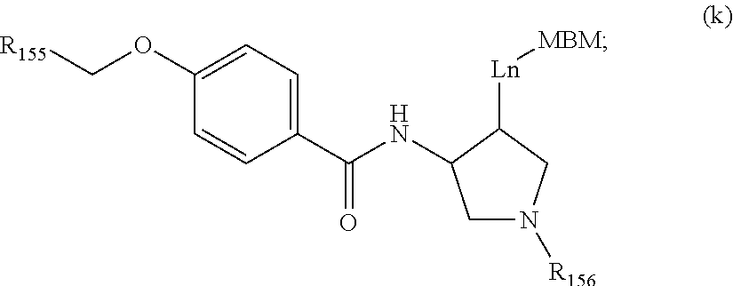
[R155]COC1=CC=C(C(NC2CN([R156])CC2[Ln][MBM])=O)C=C1
